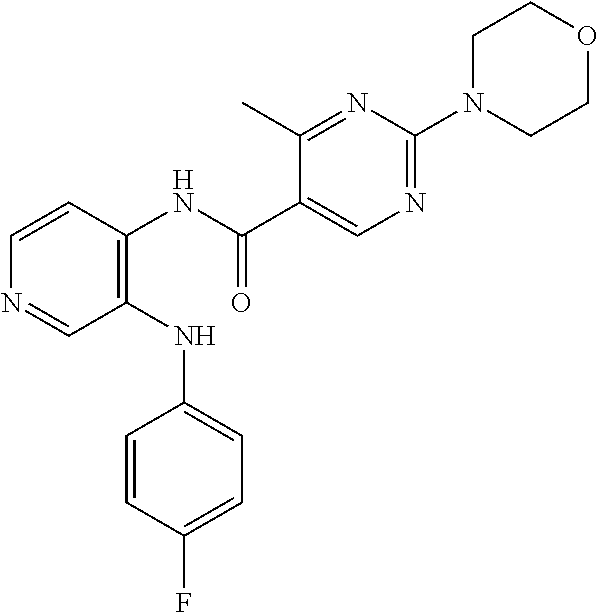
C1(NC2=CC=C(F)C=C2)=C(NC(C2=CN=C(N3CCOCC3)N=C2C)=O)C=CN=C1
